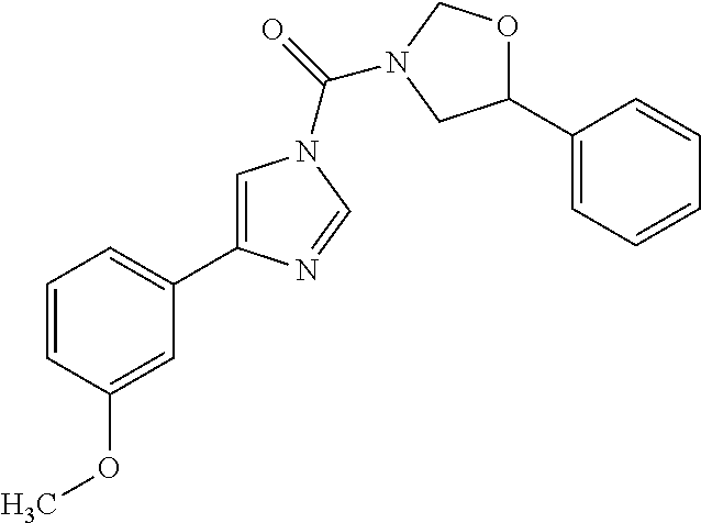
C1=CC(OC)=CC(C2=CN(C(=O)N3COC(C4=CC=CC=C4)C3)C=N2)=C1
